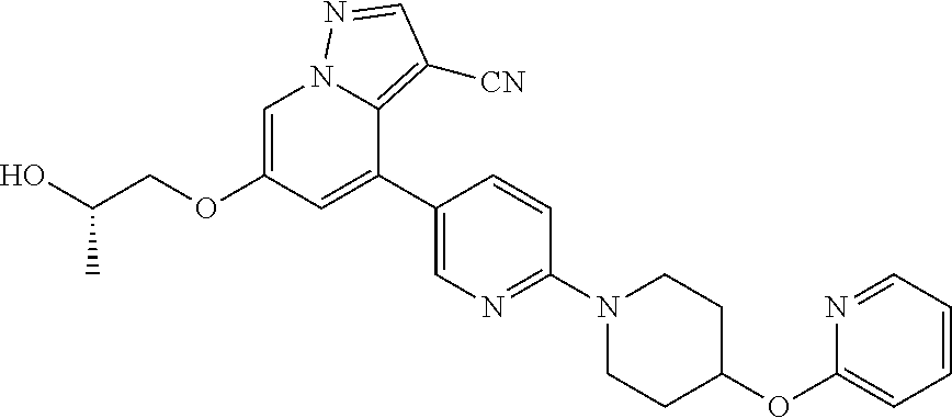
C1=C(OCC(O)C)C=C(C2=CN=C(N3CCC(OC4=CC=CC=N4)CC3)C=C2)C2=C([CN])C=NN12
